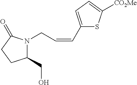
C1(CO)N(CC=CC2=CC=C([CO2Me])S2)C(=O)CC1
